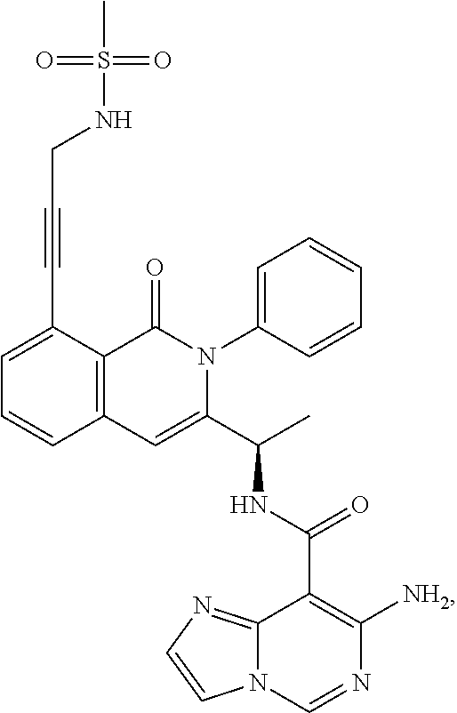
C1=C(C#CCNS(C)(=O)=O)C2=C(C=C1)C=C(C(C)NC(C1=C([NH2])N=CN3C1=NC=C3)=O)N(C1=CC=CC=C1)C2=O
